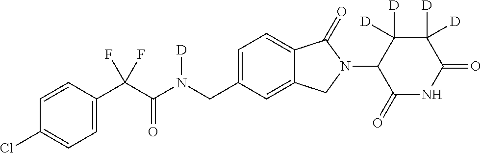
C1=CC(C(C(N(CC2=CC=C3C(=C2)CN(C2C(=O)NC(=O)C([D])([D])C2([D])[D])C3=O)[D])=O)(F)F)=CC=C1Cl
